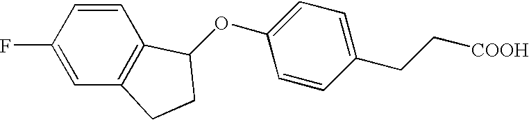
C1(F)=CC2=C(C=C1)C(OC1=CC=C(CC[COOH])C=C1)CC2
